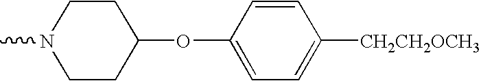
CN1CCC(OC2=CC=C([CH2CH2OCH3])C=C2)CC1
